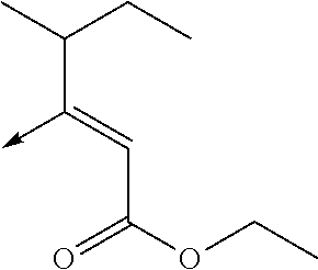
C(C(OCC)=O)=C(->C)C(C)CC
